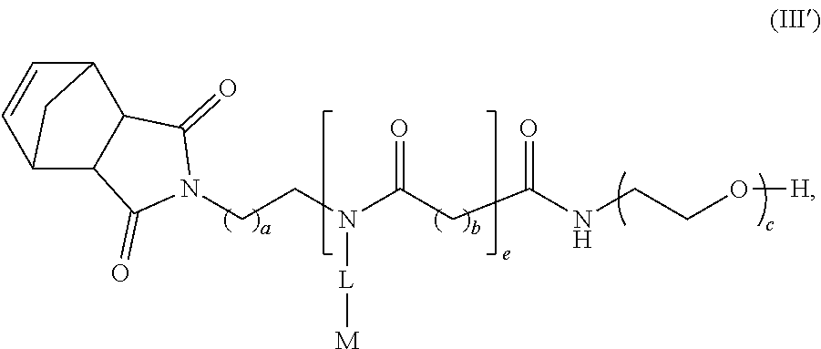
N1(CCN(C(CC(NCCO[H])=O)=O)[L][M])C(=O)C2C(C1=O)C1C=CC2C1
